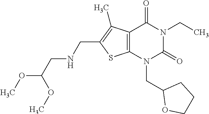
C12=C(N(CC3OCCC3)C(=O)N(CC)C1=O)SC(CNCC(OC)OC)=C2C
